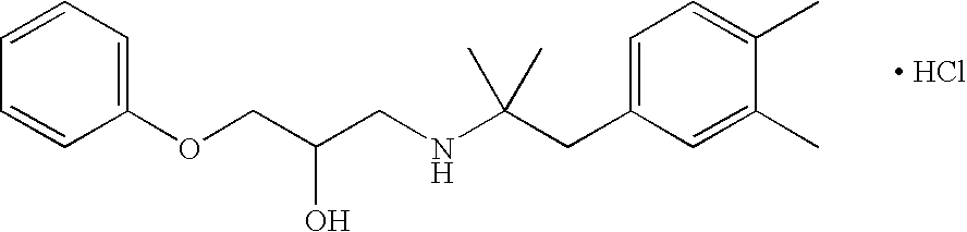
O(CC(CNC(CC1=CC=C(C)C(C)=C1)(C)C)O)C1=CC=CC=C1.[ HCl]
